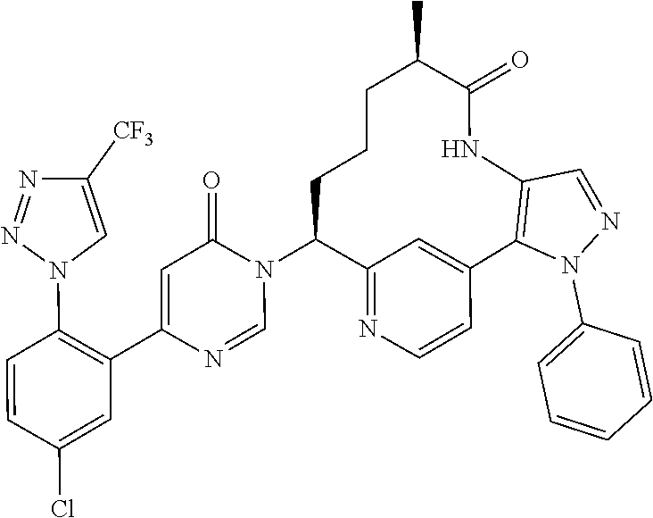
C1=NC(C2=C(N3C=C([CF3])N=N3)C=CC(Cl)=C2)=CC(=O)N1C1C2=NC=CC(=C2)C2=C(C=NN2C2=CC=CC=C2)NC(=O)C(C)CCC1
